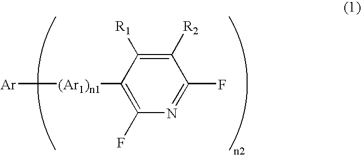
[Ar][(Ar1)n1]C1=C(F)N=C(F)C([R2])=C1[R1]
